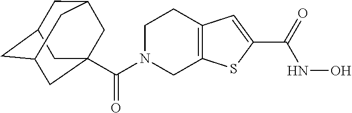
C(N1CCC2=C(C1)SC(C(NO)=O)=C2)(=O)C12CC3CC(CC(C1)C3)C2
